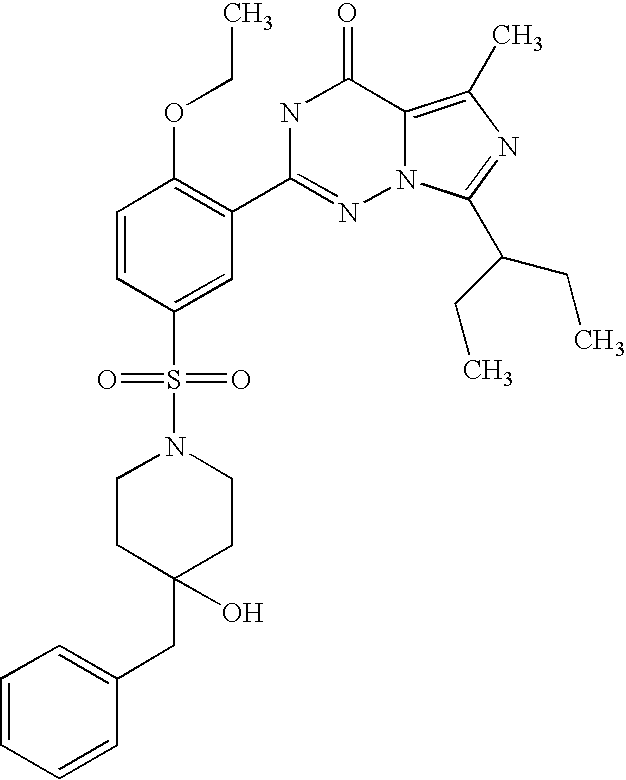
C1=CC(S(N2CCC(CC3=CC=CC=C3)(O)CC2)(=O)=O)=CC(C2=NN3C(=C(C)N=C3C(CC)CC)C(=O)N2)=C1OCC
